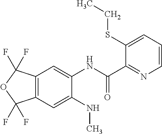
C12=C(C=C(NC)C(NC(=O)C3=NC=CC=C3SCC)=C1)C(F)(F)OC2(F)F
